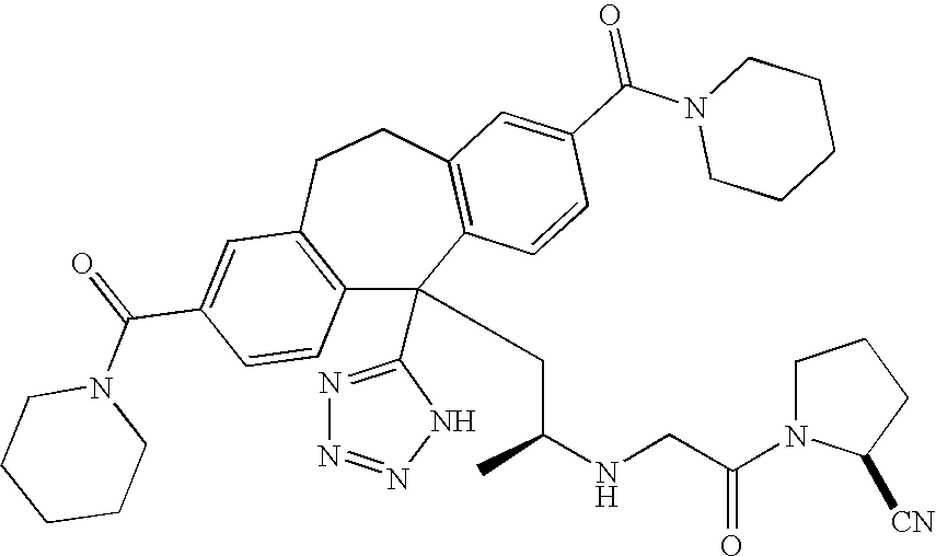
C1(C(=O)N2CCCCC2)=CC2=C(C=C1)C(C1=NN=NN1)(CC(NCC(N1C([CN])CCC1)=O)C)C1=C(CC2)C=C(C(N2CCCCC2)=O)C=C1
